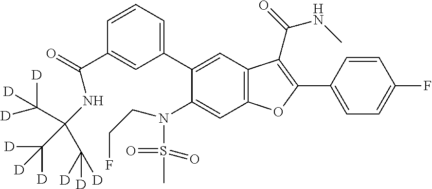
C1=CC(C2=C(C(=O)NC)C3=C(C=C(N(CCF)S(=O)(=O)C)C(C4=CC=CC(C(=O)NC(C([D])([D])[D])(C([D])([D])[D])C([D])([D])[D])=C4)=C3)O2)=CC=C1F
